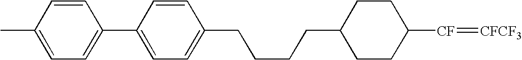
C1(CCCCC2CCC([CF]=[CFCF3])CC2)=CC=C(C2=CC=C(C)C=C2)C=C1
